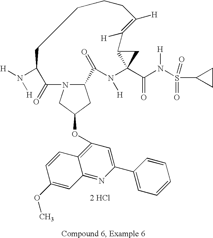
C12CC(OC3=C4C(=NC(C5=CC=CC=C5)=C3)C=C(OC)C=C4)CN1C(=O)C(N([H])[H])CCCCC([H])=C([H])C1C(C(N(S(C3CC3)(=O)=O)[H])=O)(N([H])C2=O)C1.[2 HCl]
